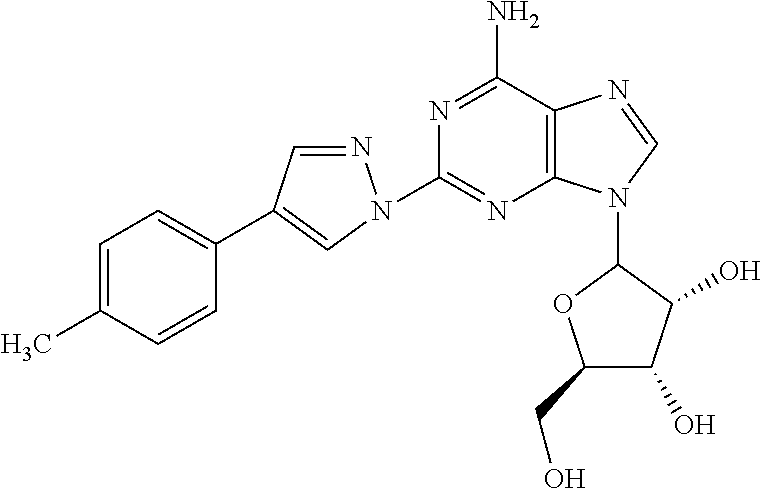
C1=C(C)C=CC(C2=CN(C3=NC4=C(C(N)=N3)N=CN4C3OC(CO)C(O)C3O)N=C2)=C1
